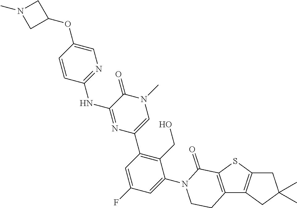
C1C2=C(CC1(C)C)C1=C(S2)C(=O)N(C2=CC(F)=CC(C3=CN(C)C(=O)C(NC4=NC=C(OC5CN(C)C5)C=C4)=N3)=C2CO)CC1
